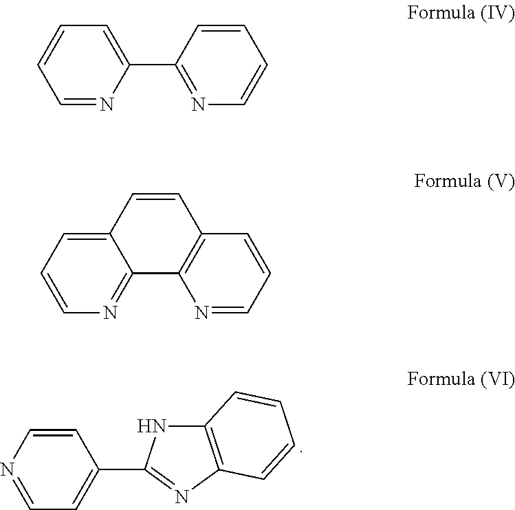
C1=CN=CC=C1C1=NC2=C(N1)C=CC=C2.C1=NC(C2=NC=CC=C2)=CC=C1.C1=CC=C2C(=N1)C1=C(C=CC=N1)C=C2
